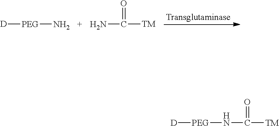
[D][PEG]N.NC([TM])=O.[D][PEG]NC([TM])=O
